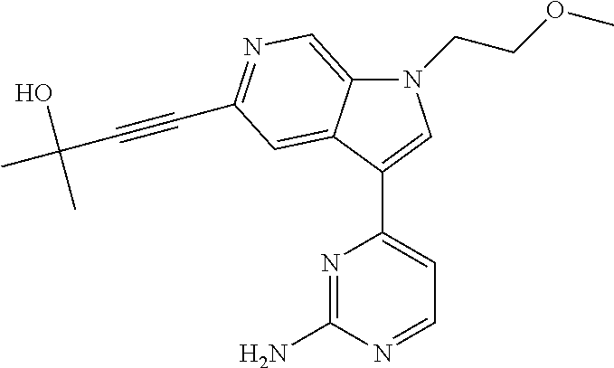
N1(CCOC)C2=CN=C(C#CC(O)(C)C)C=C2C(C2=CC=NC(N)=N2)=C1
